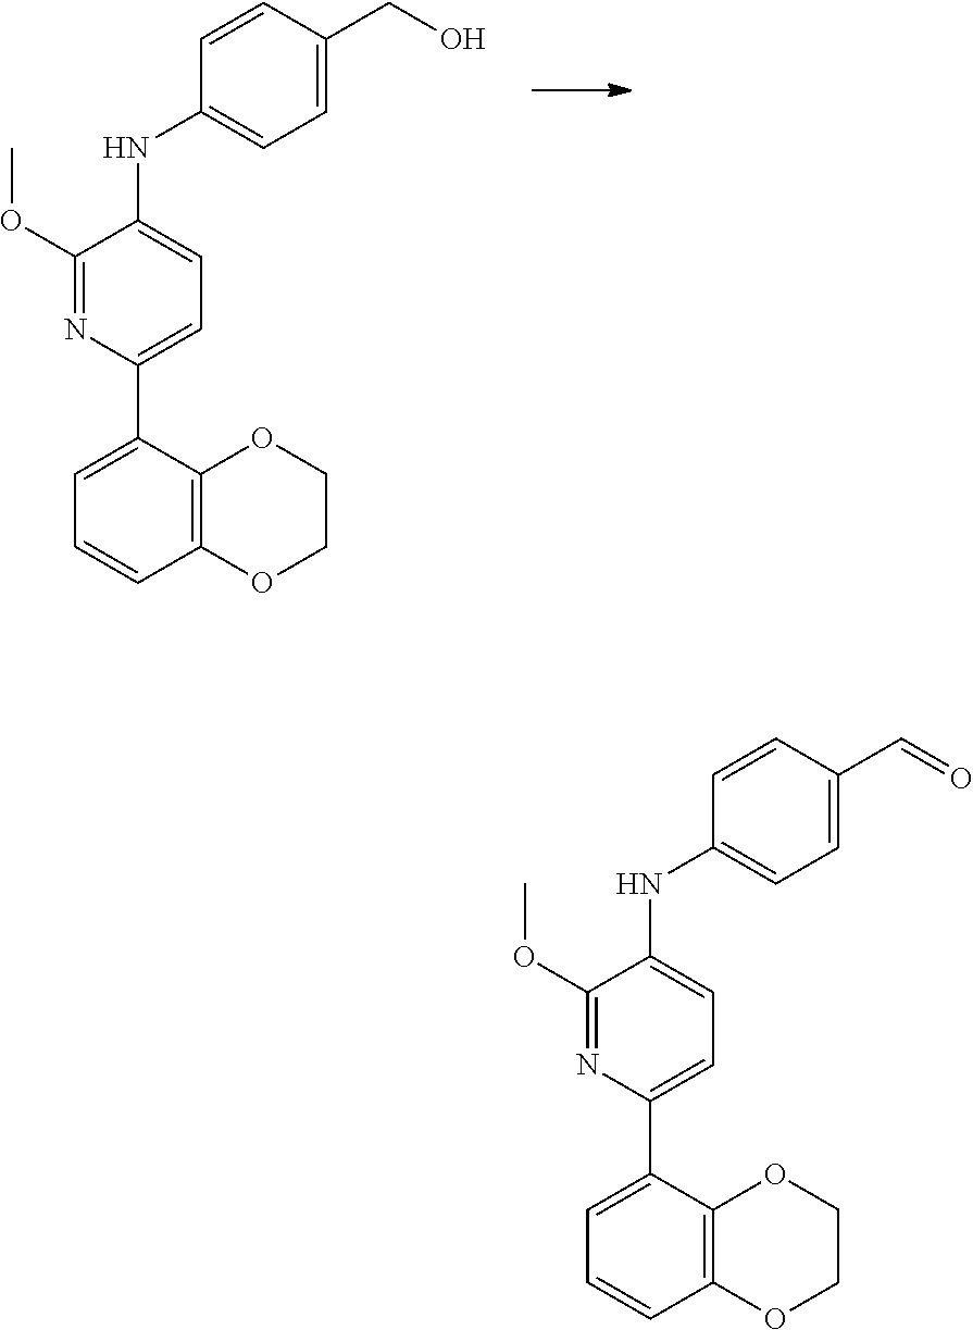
O(C1=NC(C2=CC=CC3=C2OCCO3)=CC=C1NC1=CC=C(CO)C=C1)C.O(C1=NC(C2=CC=CC3=C2OCCO3)=CC=C1NC1=CC=C(C=O)C=C1)C
